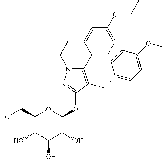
N1(C(C)C)C(C2=CC=C(OCC)C=C2)=C(CC2=CC=C(OC)C=C2)C(OC2OC(CO)C(O)C(O)C2O)=N1
